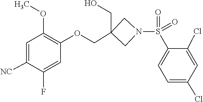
C1([NC])=CC(OC)=C(OCC2(CO)CN(S(C3=CC=C(Cl)C=C3Cl)(=O)=O)C2)C=C1F
